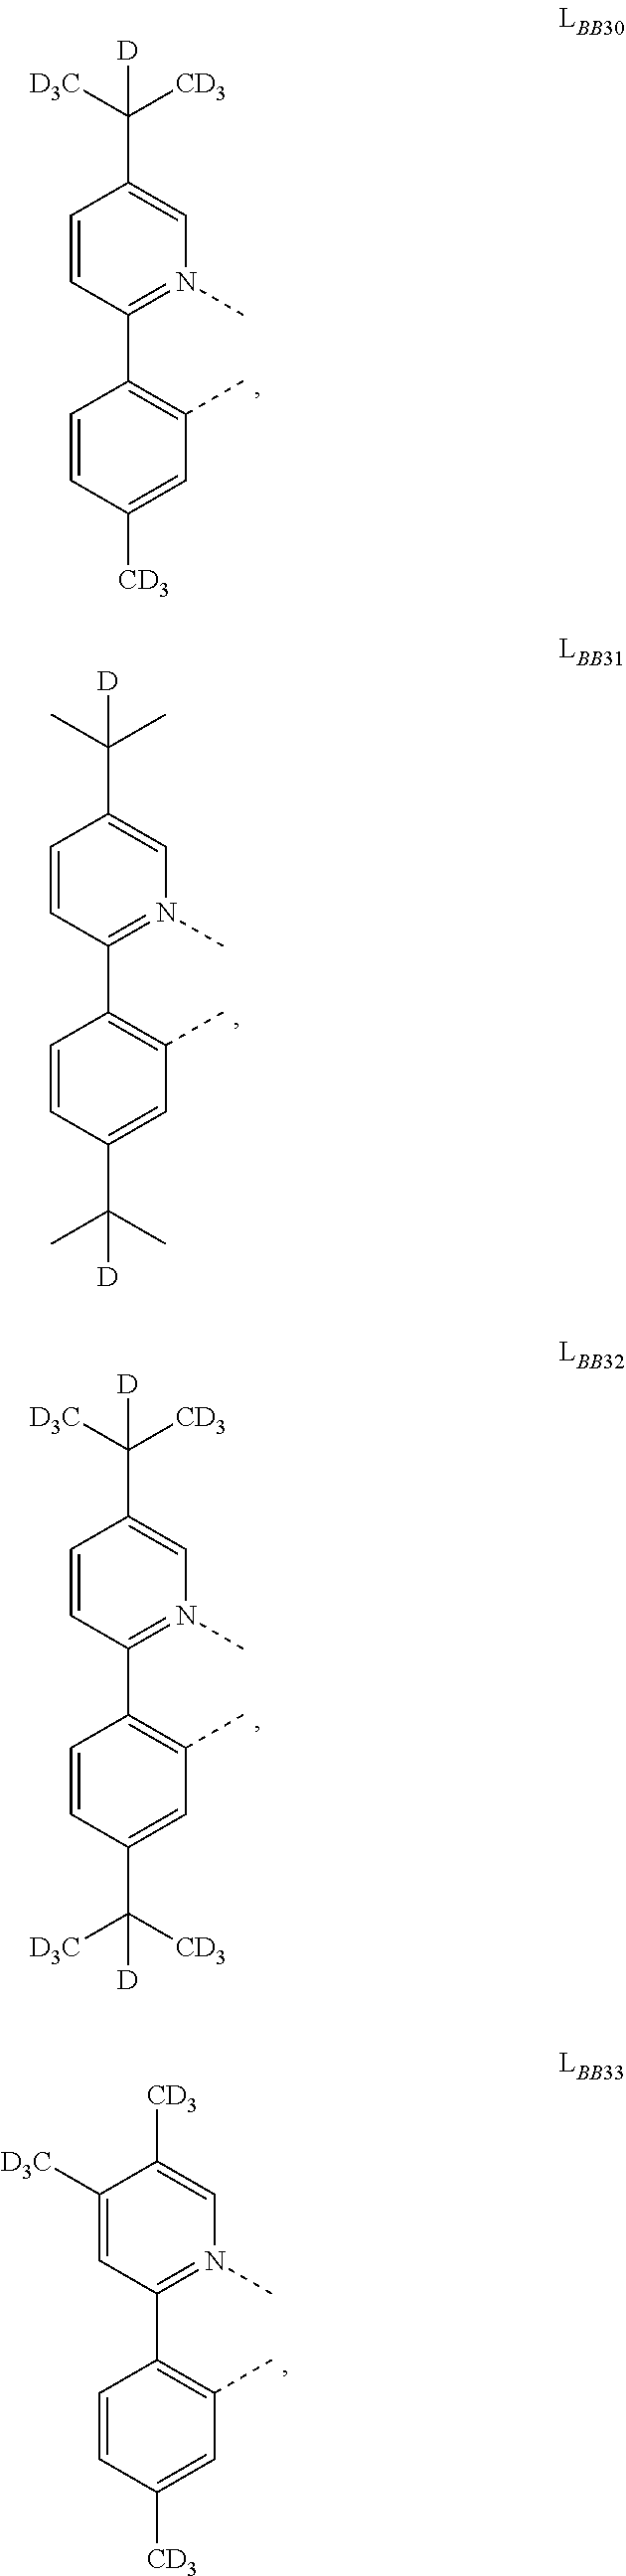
C1=CC(C2=C(C)C=C([CD3])C=C2)=N(C)C=C1C([D3C])([CD3])[D].C1=CC(C2=C(C)C=C(C(C)(C)[D])C=C2)=N(C)C=C1C(C)(C)[D].C1=CC(C2=C(C)C=C(C([D3C])([CD3])[D])C=C2)=N(C)C=C1C([D3C])([CD3])[D].C1([D3C])=CC(C2=C(C)C=C([CD3])C=C2)=N(C)C=C1[CD3]
